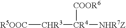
[R5OOC][CHR3][CR4]([NHR7Z])[COOR6]
